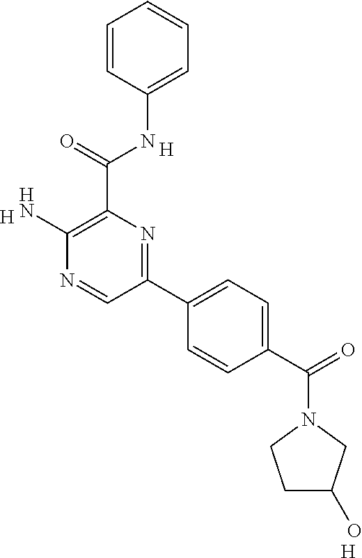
C1=C(NC(C2=C(N)N=CC(C3=CC=C(C(=O)N4CCC(O)C4)C=C3)=N2)=O)C=CC=C1.[H].[H].[H]
